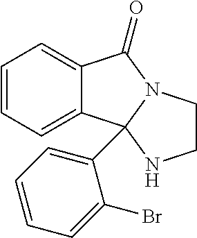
C12=CC=CC=C1C1(C3=CC=CC=C3Br)N(C2=O)CCN1
